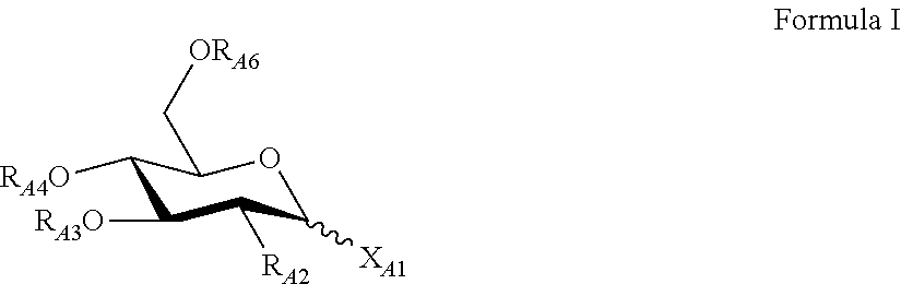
C1([RA4O])C([RA3O])C([RA2])C([XA1])OC1C[ORA6]
